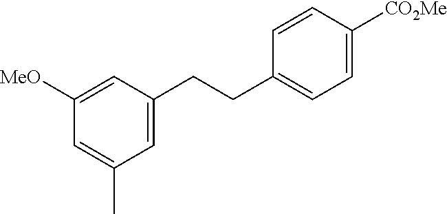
C1=C(C)C=C(CCC2=CC=C([CO2Me])C=C2)C=C1[MeO]
